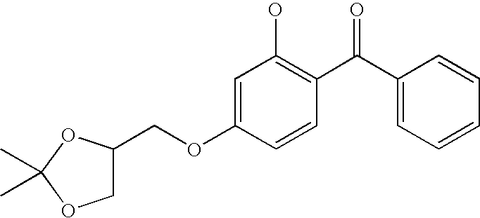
C1=C(OCC2COC(C)(C)O2)C=CC(C(C2=CC=CC=C2)=O)=C1O
